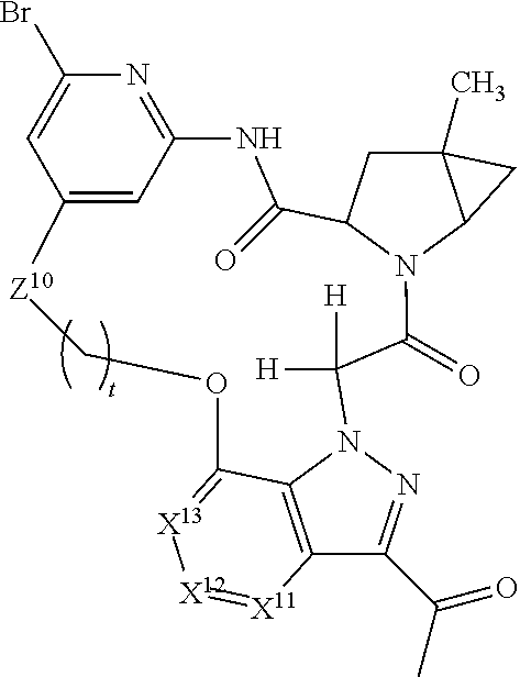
C12(C)CC3N(C1C2)C(=O)C([H])([H])N1N=C(C(C)=O)C2=C1C(=[X13][X12]=[X11]2)OC[Z10]C1=CC(=NC(Br)=C1)NC3=O
